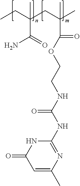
CCC(C)(CC(C)(C(=O)OCCNC(=O)NC1=NC(C)=CC(=O)N1)C)C(=O)N
